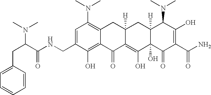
N(CC1=CC(N(C)C)=C2C(=C1O)C(=O)C1=C(O)C3(O)C([H])(CC1([H])C2)C(N(C)C)C(O)=C(C(N)=O)C3=O)C(C(CC1=CC=CC=C1)N(C)C)=O
